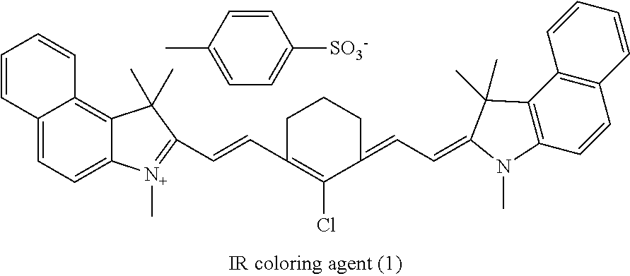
C12=CC=C3C(=C1C=CC=C2)C(C)(C)C(C=CC1=C(Cl)C(=CC=C2C(C)(C)C4=C(C=CC5=C4C=CC=C5)N2C)CCC1)=[N+]3C.CC1=CC=C([SO3-])C=C1
